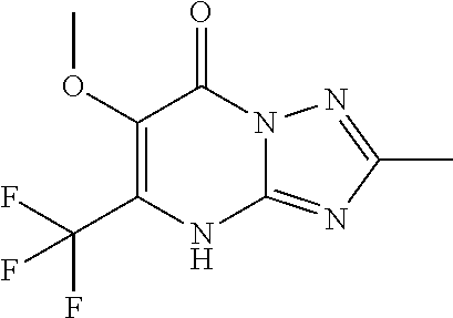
C(C1=C(OC)C(=O)N2C(=NC(C)=N2)N1)(F)(F)F
